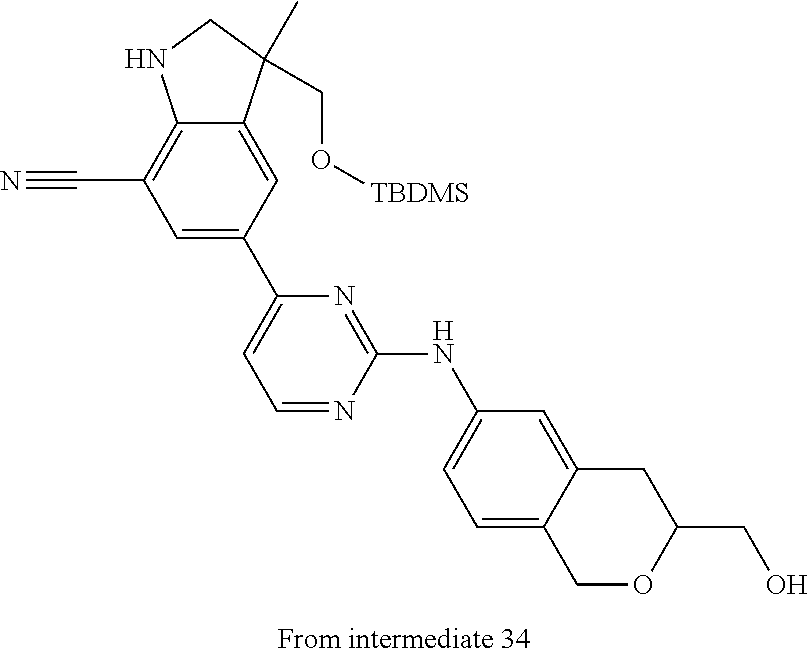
C1=NC(NC2=CC=C3C(=C2)CC(CO)OC3)=NC(C2=CC(C#N)=C3C(=C2)C(CO[TBDMS])(C)CN3)=C1
